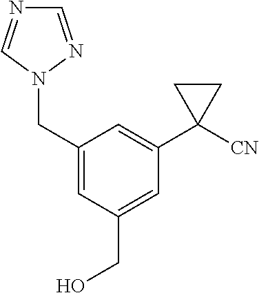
C1(CN2N=CN=C2)=CC(CO)=CC(C2([CN])CC2)=C1
